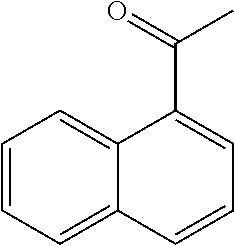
C1=CC=C2C(=C1)C(C(=O)C)=CC=C2
